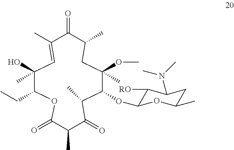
C1(C)=CC(O)(C)C(CC)OC(=O)C(C)C(=O)C(C)C(OC2C([RO])C(N(C)C)CC(C)O2)C(OC)(C)CC(C)C1=O
